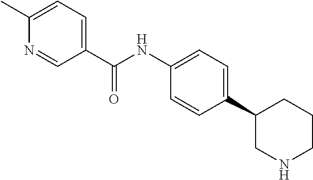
N1=CC(C(NC2=CC=C(C3CNCCC3)C=C2)=O)=CC=C1C
